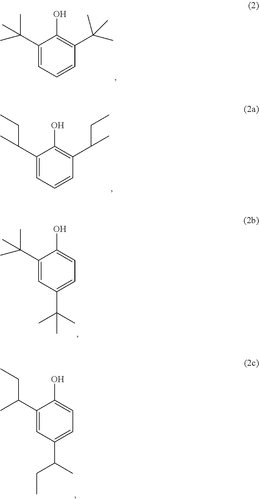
C1(C(C)(C)C)=CC=CC(C(C)(C)C)=C1O.C1(C(CC)C)=CC=CC(C(C)CC)=C1O.C1(C(C)(C)C)=CC(C(C)(C)C)=CC=C1O.C1(C(CC)C)=CC(C(CC)C)=CC=C1O
